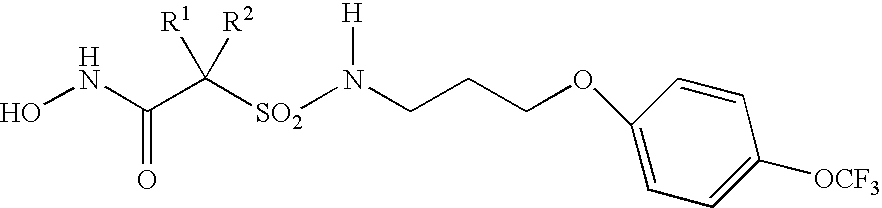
N(CCCOC1=CC=C([OCF3])C=C1)([SO2]C(C(NO)=O)([R1])[R2])[H]
